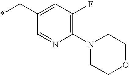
C(C1=CC(F)=C(N2CCOCC2)N=C1)*
